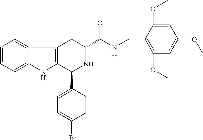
C12=CC=CC=C1NC1=C2CC(C(NCC2=C(OC)C=C(OC)C=C2OC)=O)NC1C1=CC=C(Br)C=C1
